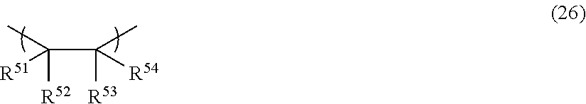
[R52]C(C([R53])([R54])C)([R51])C
